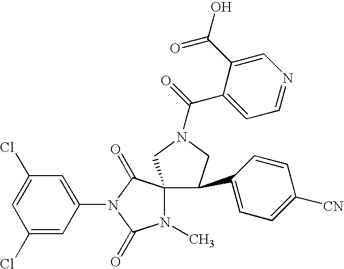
ClC1=CC(Cl)=CC(N2C(=O)C3(N(C)C2=O)C(C2=CC=C([CN])C=C2)CN(C(C2=CC=NC=C2C(O)=O)=O)C3)=C1
